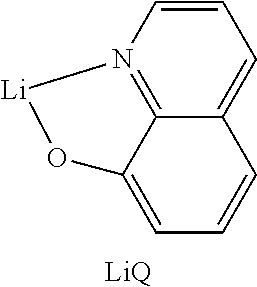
C12=N3C=CC=C1C=CC=C2O[Li]3.[LiQ]
